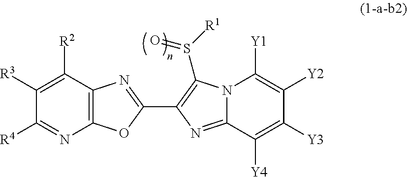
C12=C(C([R2])=C([R3])C([R4])=N1)N=C(C1=C(S([R1])=O)N3C(=N1)C([Y4])=C([Y3])C([Y2])=C3[Y1])O2
